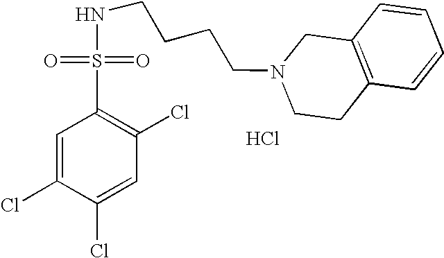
N(CCCCN1CCC2=C(C1)C=CC=C2)S(C1=C(Cl)C=C(Cl)C(Cl)=C1)(=O)=O.Cl
